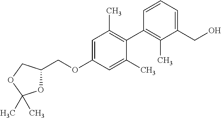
C1=C(OCC2OC(C)(C)OC2)C=C(C)C(C2=C(C)C(CO)=CC=C2)=C1C
